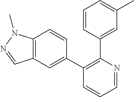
C12=C(C=C(C3=C(C4=CC(C)=CC=C4)N=CC=C3)C=C1)C=NN2C
